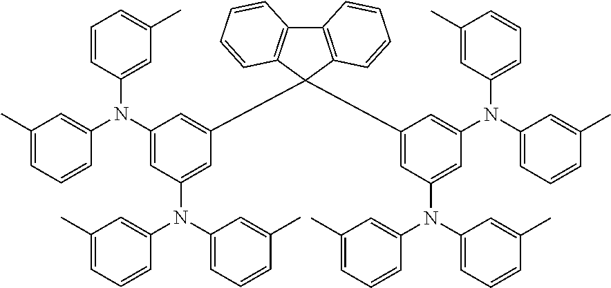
C12=C(C(C3=CC(N(C4=CC(C)=CC=C4)C4=CC(C)=CC=C4)=CC(N(C4=CC=CC(C)=C4)C4=CC(C)=CC=C4)=C3)(C3=CC(N(C4=CC(C)=CC=C4)C4=CC=CC(C)=C4)=CC(N(C4=CC=CC(C)=C4)C4=CC=CC(C)=C4)=C3)C3=C1C=CC=C3)C=CC=C2
